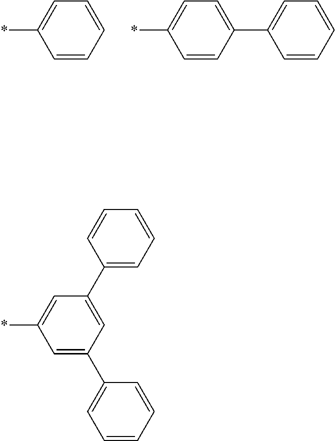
C1=C(*)C=CC=C1.C1=C(*)C=CC(C2=CC=CC=C2)=C1.C1=C(*)C=C(C2=CC=CC=C2)C=C1C1=CC=CC=C1
